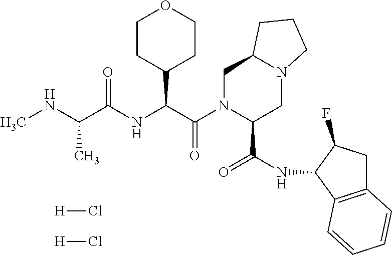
N(C(C)C(NC(C(N1C(C(NC2C3=C(CC2F)C=CC=C3)=O)CN2C(C1)CCC2)=O)C1CCOCC1)=O)C.[H]Cl.[H]Cl
